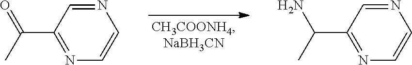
N1=CC(C(=O)C)=NC=C1.N1=CC(C(N)C)=NC=C1
